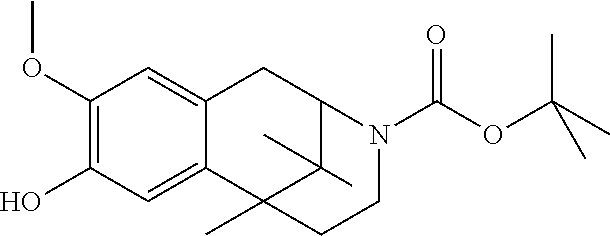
C1(OC)=C(O)C=C2C(=C1)CC1C(C)(C)C2(C)CCN1C(OC(C)(C)C)=O
